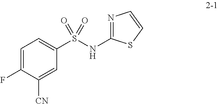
C1=C(S(NC2=NC=CS2)(=O)=O)C=C([CN])C(F)=C1
